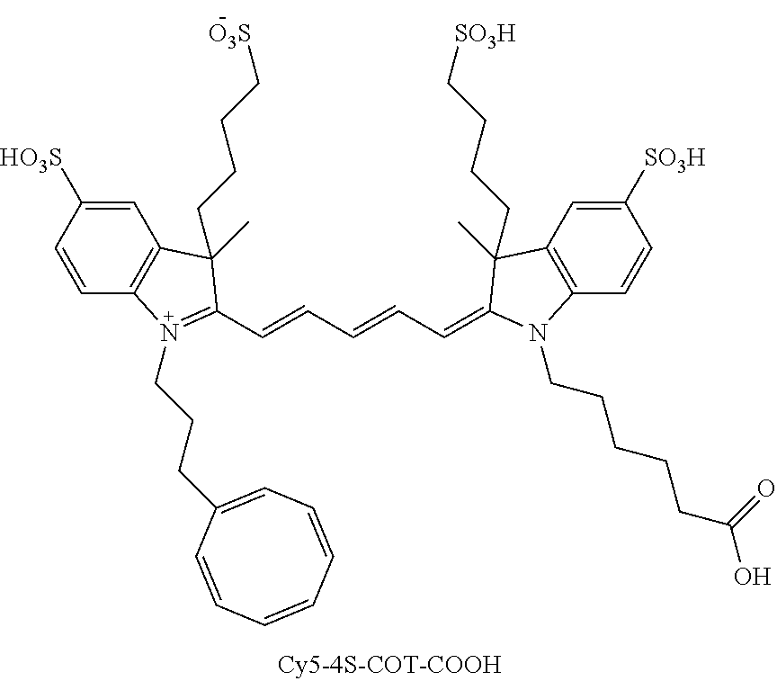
C1=CC2=C(C=C1[HO3S])C(CCCC[O3S])(C)C(C=CC=CC=C1C(CCCC[SO3H])(C)C3=C(C=CC([SO3H])=C3)N1CCCCCC(O)=O)=N2CCCC1=CC=CC=CC=C1
